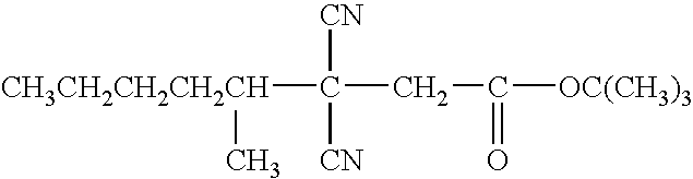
[CH3CH2CH2CH2CH](C([CN])([CN])CC(=O)[OC(CH3)3])C
